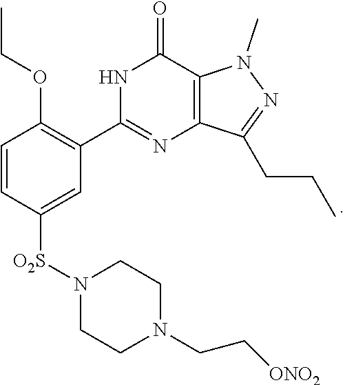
N1(C)C2=C(N=C(C3=C(OCC)C=CC([O2S]N4CCN(CC[ONO2])CC4)=C3)NC2=O)C(CCC)=N1
